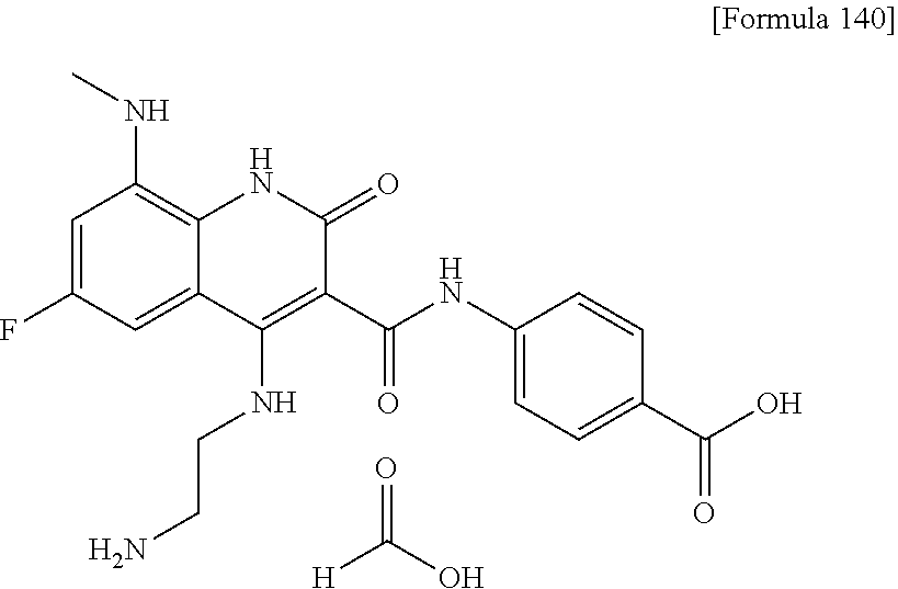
C1=C(F)C=C2C(=C1NC)NC(=O)C(C(NC1=CC=C(C(=O)O)C=C1)=O)=C2NCCN.O=C(O)[H]
